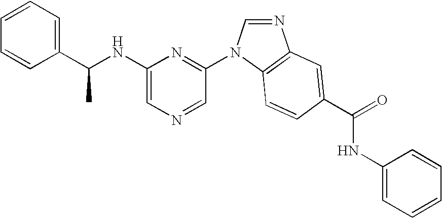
C1(NC(C2=CC=CC=C2)C)=CN=CC(N2C=NC3=C2C=CC(C(=O)NC2=CC=CC=C2)=C3)=N1
